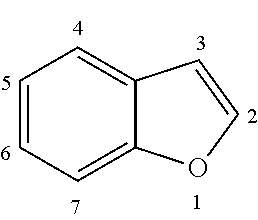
C1=C2C(=CC=C1)C=CO2
